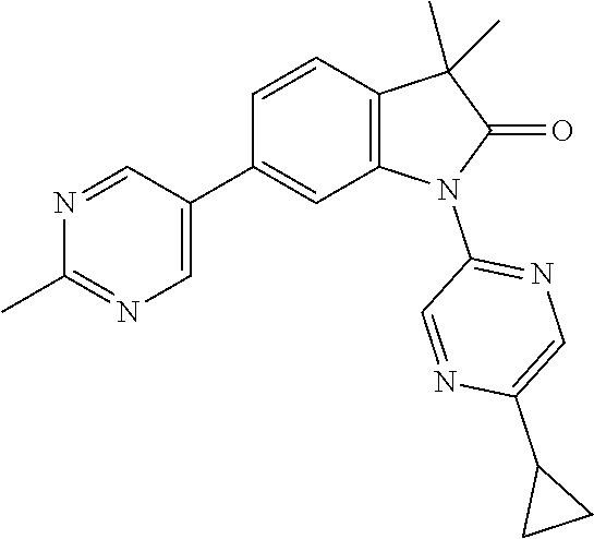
C1(C)=NC=C(C2=CC3=C(C=C2)C(C)(C)C(=O)N3C2=NC=C(C3CC3)N=C2)C=N1
